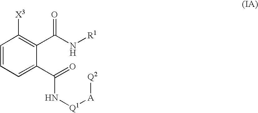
C1=CC=C(C(N[Q1][A][Q2])=O)C(C(N[R1])=O)=C1[X3]
